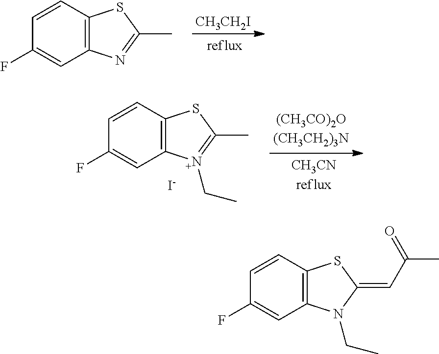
C12=C(C=CC(F)=C1)SC(C)=N2.[CH3CH2I].C12=C(C=CC(F)=C1)SC(C)=[N+]2CC.[I-].C12=C(C=CC(F)=C1)SC(=CC(C)=O)N2CC
